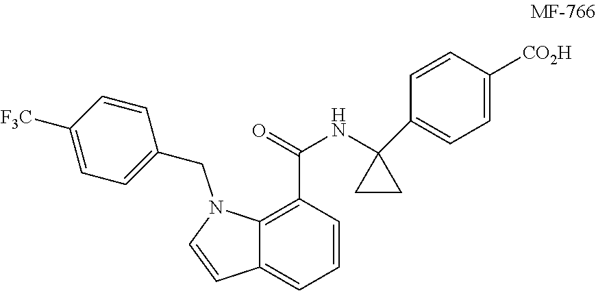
C12=C(C(NC3(C4=CC=C([CO2H])C=C4)CC3)=O)C=CC=C1C=CN2CC1=CC=C([F3C])C=C1
